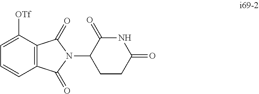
[OTf]C1=CC=CC2=C1C(=O)N(C1CCC(=O)NC1=O)C2=O
